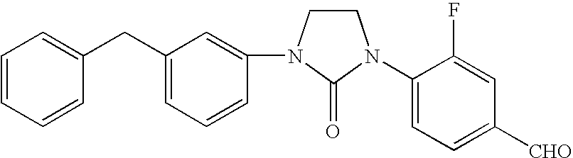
C1(N2CCN(C3=CC(CC4=CC=CC=C4)=CC=C3)C2=O)=CC=C([CHO])C=C1F
